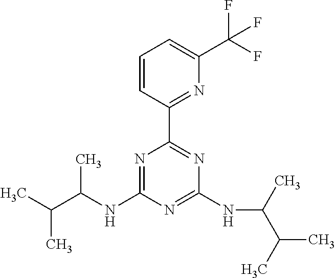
N1=C(NC(C(C)C)C)N=C(NC(C(C)C)C)N=C1C1=NC(C(F)(F)F)=CC=C1
